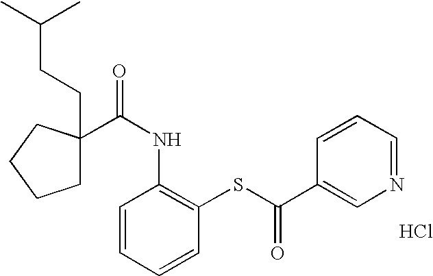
C(CC(C)C)C1(C(NC2=C(SC(=O)C3=CN=CC=C3)C=CC=C2)=O)CCCC1.Cl
